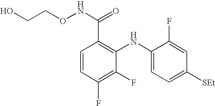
C1=CC(F)=C(F)C(NC2=CC=C([SEt])C=C2F)=C1C(=O)NOCCO
